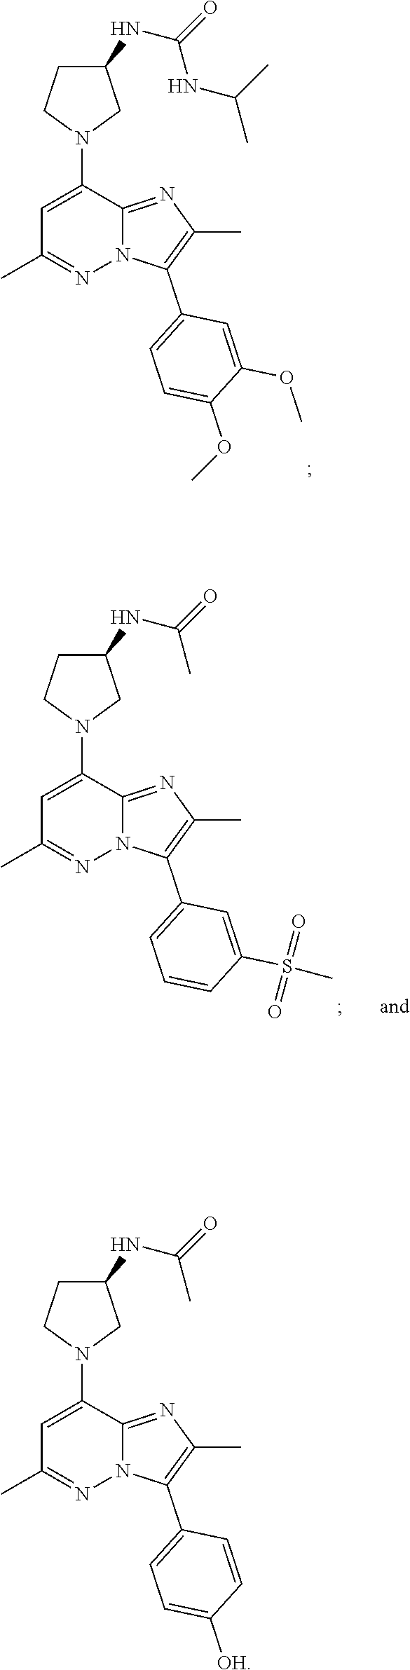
C1=C(N2CC(NC(=O)NC(C)C)CC2)C2=NC(C)=C(C3=CC=C(OC)C(OC)=C3)N2N=C1C.C1=C(N2CC(NC(=O)C)CC2)C2=NC(C)=C(C3=CC=C([OH])C=C3)N2N=C1C.C1=C(N2CC(NC(=O)C)CC2)C2=NC(C)=C(C3=CC=CC(S(=O)(=O)C)=C3)N2N=C1C
